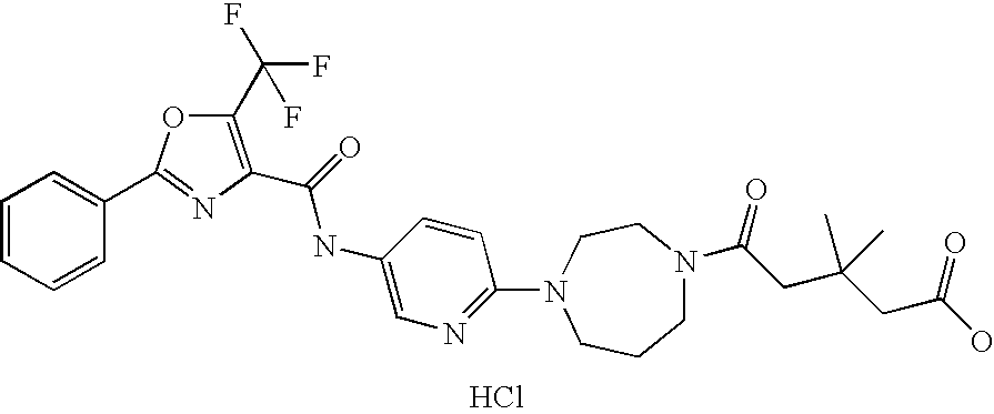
Cl.C1=CC(C2=NC(C(NC3=CN=C(N4CCN(C(CC(CC(O)=O)(C)C)=O)CCC4)C=C3)=O)=C(C(F)(F)F)O2)=CC=C1
